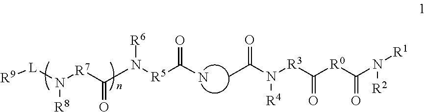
NC([R5]N(C([R7]N([L][R9])[R8])=O)[R6])=O.CC(N([R3]C([R0]C(=O)N([R1])[R2])=O)[R4])=O
